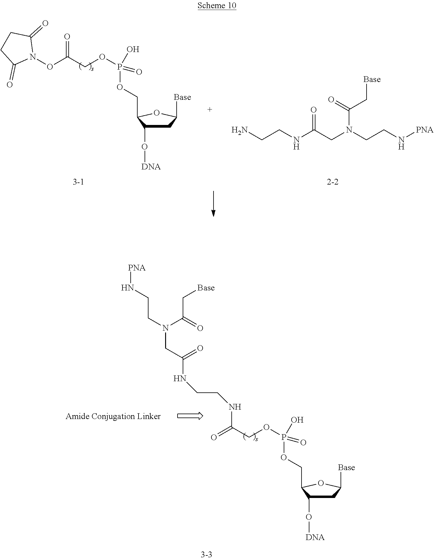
C1C(O[DNA])C(COP(OCC(ON2C(=O)CCC2=O)=O)(=O)O)OC1[Base].N(C(CN(CCN[PNA])C(=O)C[Base])=O)CCN.C1C(O[DNA])C(COP(OCC(=O)NCCNC(=O)CN(CCN[PNA])C(=O)C[Base])(=O)O)OC1[Base]
